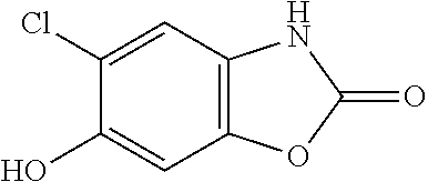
C12=C(OC(=O)N1)C=C(O)C(Cl)=C2
